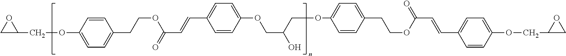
C1C(COC2=CC=C(CCOC(C=CC3=CC=C(OCC(O)COC4=CC=C(CCOC(C=CC5=CC=C(OCC6CO6)C=C5)=O)C=C4)C=C3)=O)C=C2)O1
